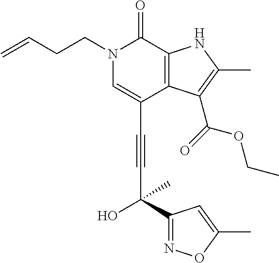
C(C1=CN(CCC=C)C(=O)C2=C1C(C(=O)OCC)=C(C)N2)#CC(O)(C)C1=NOC(C)=C1
